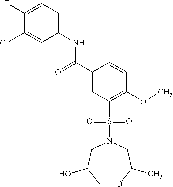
C1(F)=CC=C(NC(C2=CC(S(=O)(=O)N3CC(O)COC(C)C3)=C(OC)C=C2)=O)C=C1Cl
